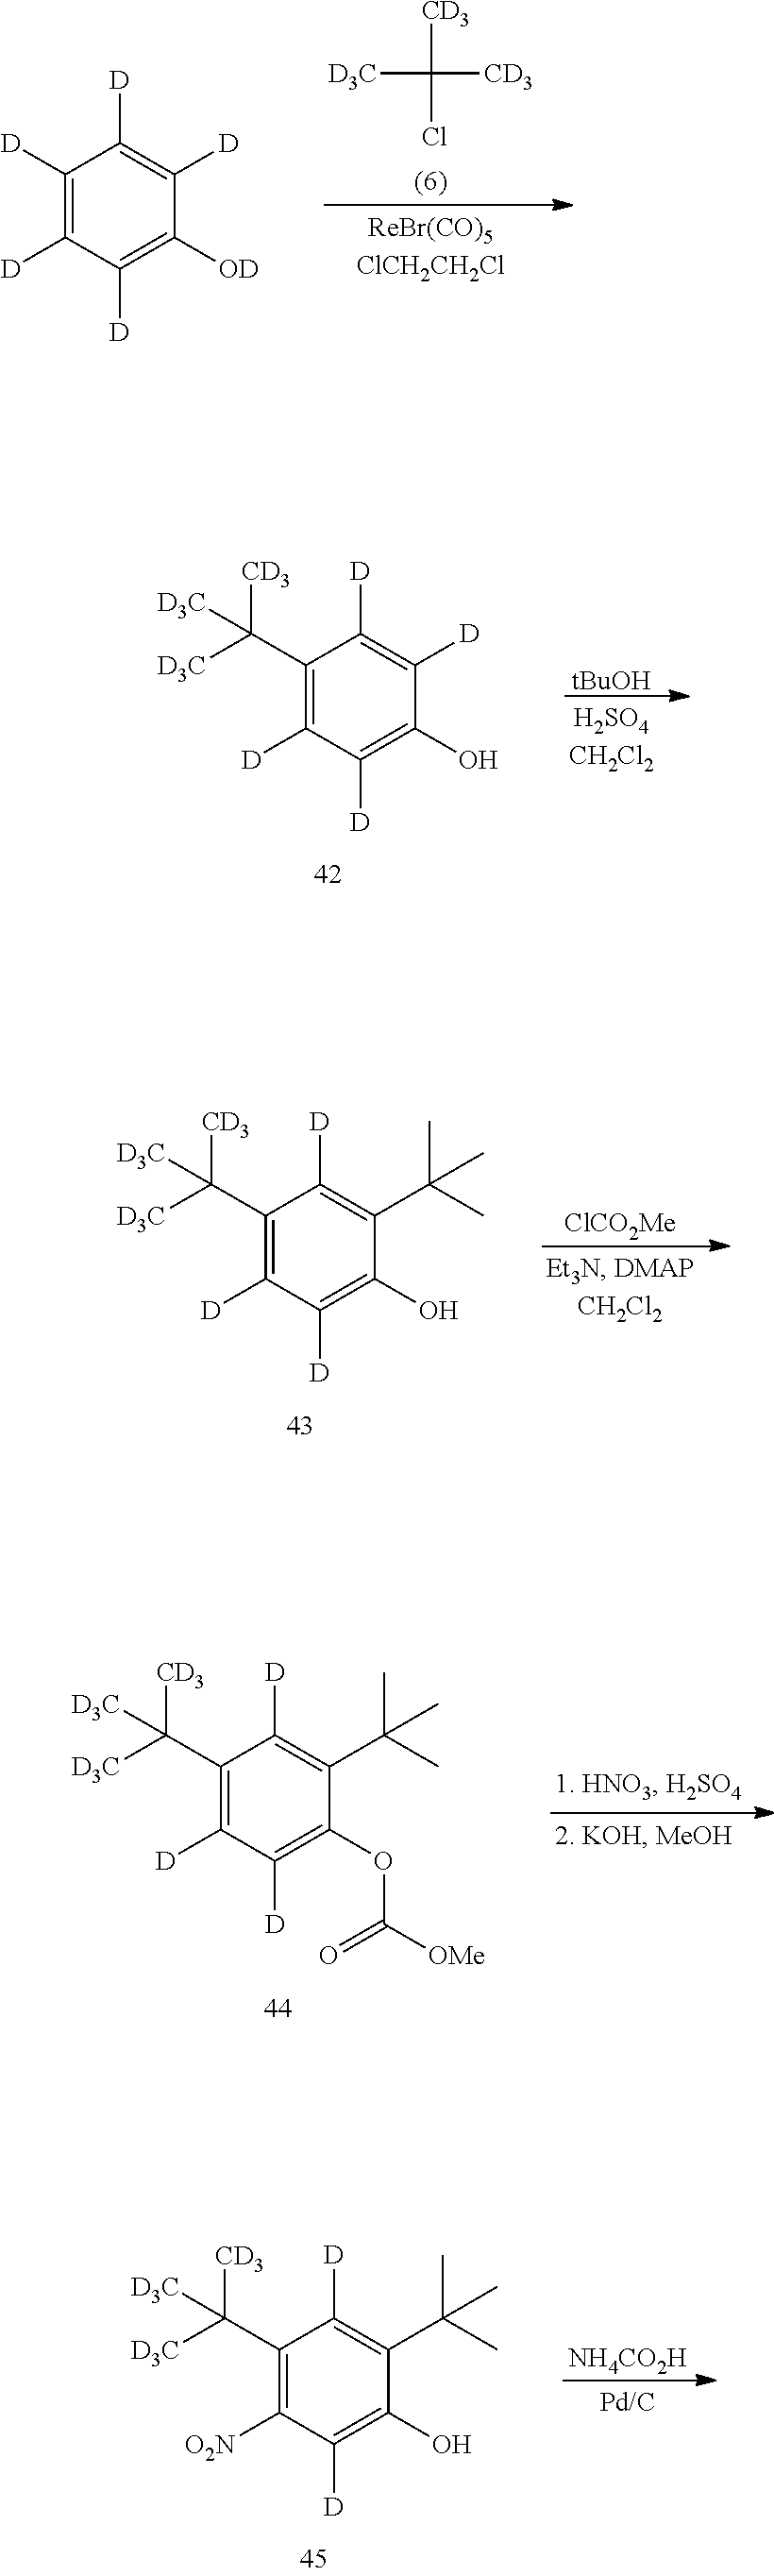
C1([D])=C([D])C([D])=C([OD])C([D])=C1[D].[CD3]C(Cl)([CD3])[D3C].[tBuOH].C1(C([D3C])([CD3])[D3C])=C([D])C([D])=C(O)C([D])=C1[D].[ClCO2Me].C1(C([D3C])([CD3])[D3C])=C([D])C([D])=C(O)C(C(C)(C)C)=C1[D].C1(C([D3C])([CD3])[D3C])=C([D])C([D])=C(OC([OMe])=O)C(C(C)(C)C)=C1[D].[NH4CO2H].C1(C([D3C])([CD3])[D3C])=C([O2N])C([D])=C(O)C(C(C)(C)C)=C1[D]
